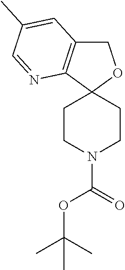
C1C2=C(C3(O1)CCN(C(=O)OC(C)(C)C)CC3)N=CC(C)=C2
